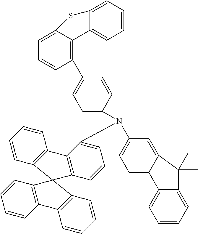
C1=CC2=C(C=C1)C1=C(C=CC=C1N(C1=CC=C3C(=C1)C(C)(C)C1=CC=CC=C31)C1=CC=C(C3=C4C(=CC=C3)SC3=CC=CC=C43)C=C1)C21C2=C(C=CC=C2)C2=C1C=CC=C2
